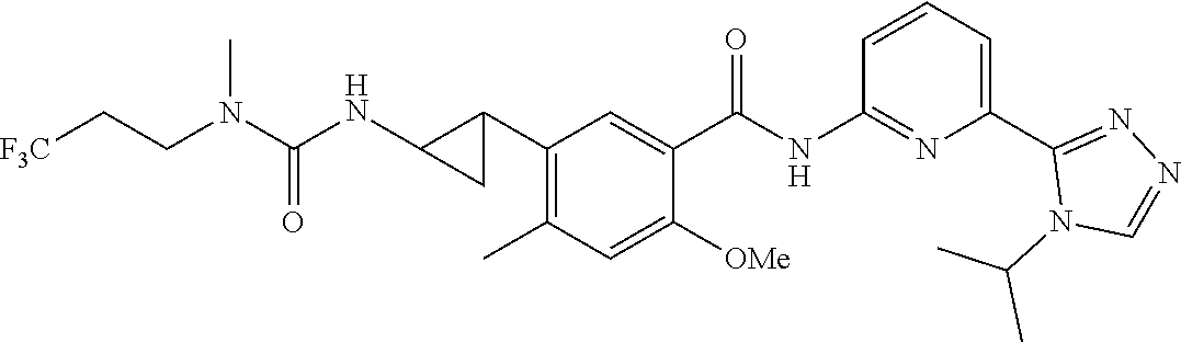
C1(C2C(NC(N(CC[F3C])C)=O)C2)=C(C)C=C([OMe])C(C(NC2=NC(C3=NN=CN3C(C)C)=CC=C2)=O)=C1
